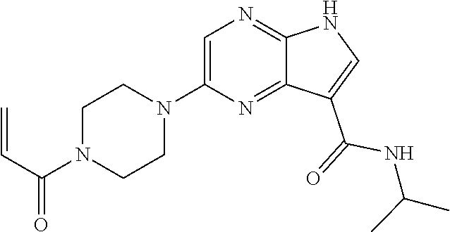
C1N(C(=O)C=C)CCN(C2=CN=C3C(=N2)C(C(NC(C)C)=O)=CN3)C1
